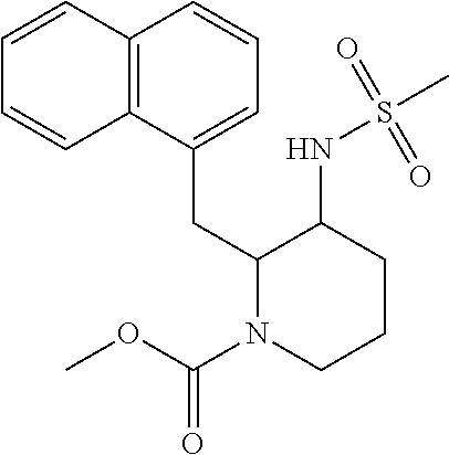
C12=C(C(CC3N(C(OC)=O)CCCC3NS(C)(=O)=O)=CC=C1)C=CC=C2
